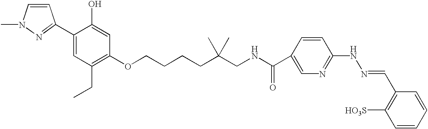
N1=C(C2=CC(CC)=C(OCCCCC(CNC(C3=CN=C(NN=CC4=C([HO3S])C=CC=C4)C=C3)=O)(C)C)C=C2O)C=CN1C
